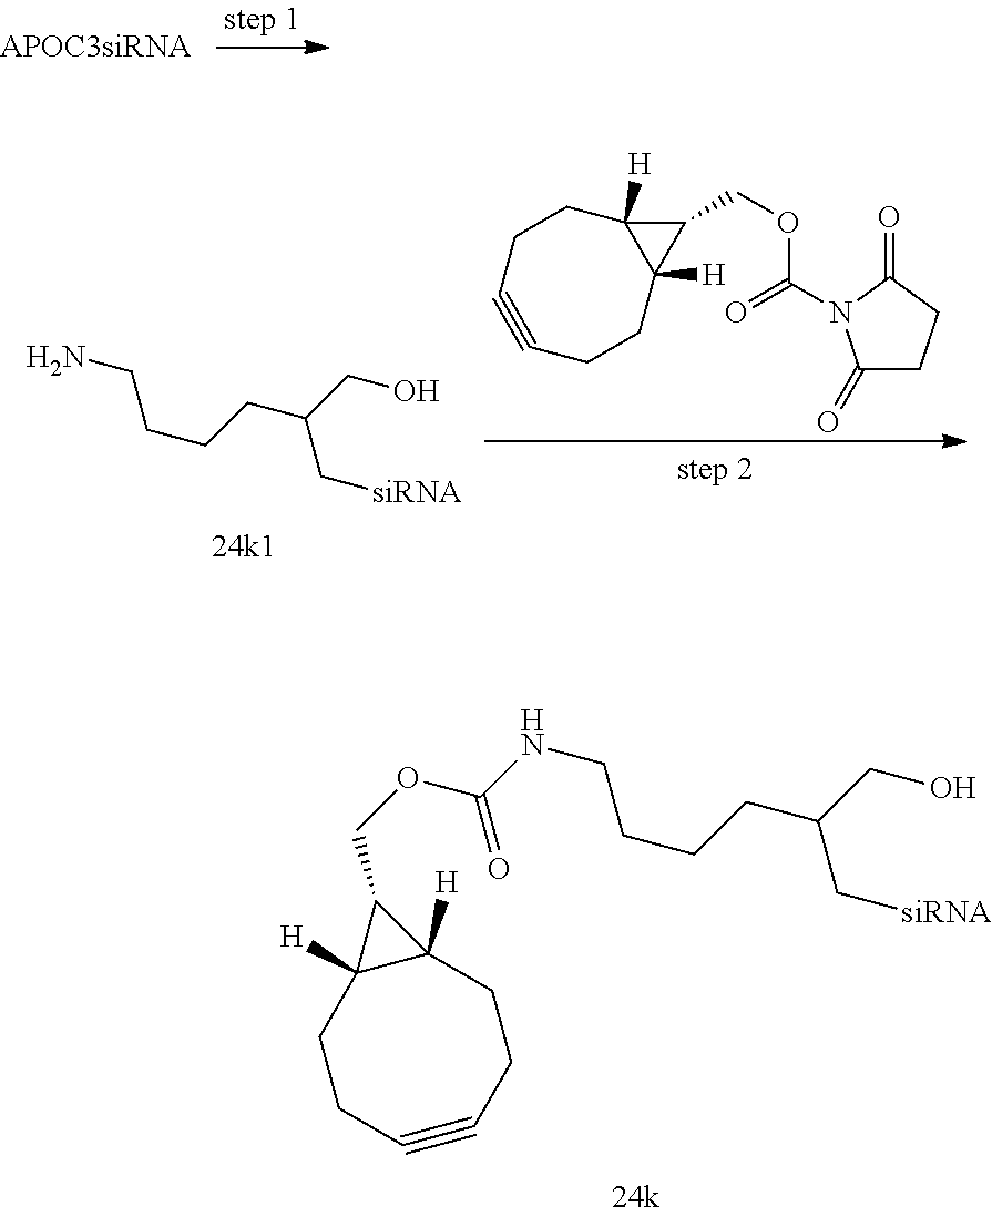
N(CCCCC(C[siRNA])CO)C(=O)OCC1C2([H])C1([H])CCC#CCC2.NCCCCC(C[siRNA])CO.C1(COC(=O)N2C(=O)CCC2=O)C2([H])C1([H])CCC#CCC2
